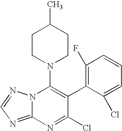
C12=NC=NN1C(N1CCC(C)CC1)=C(C1=C(F)C=CC=C1Cl)C(Cl)=N2
